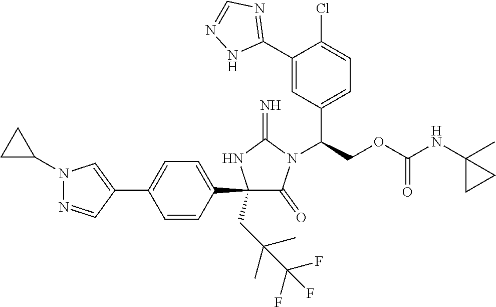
C1(C2=CC=C(C3=CN(C4CC4)N=C3)C=C2)(CC(C)(C)C(F)(F)F)C(=O)N(C(COC(NC2(C)CC2)=O)C2=CC=C(Cl)C(C3=NC=NN3)=C2)C(=N)N1
